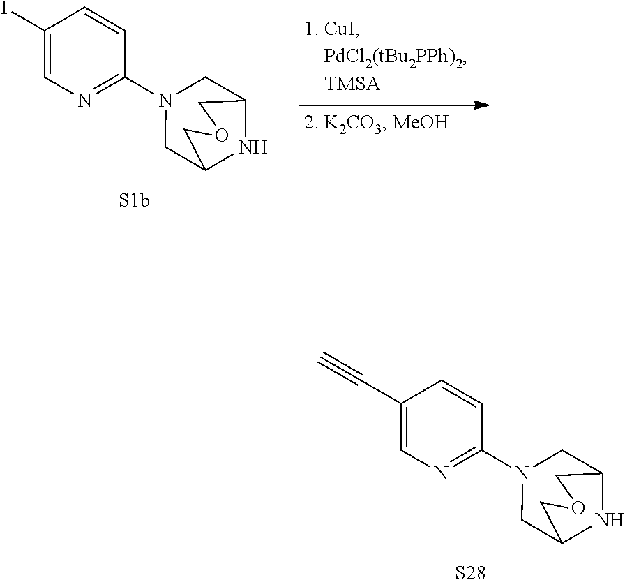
C1(C#C)=CN=C(N2CC3NC(C2)COC3)C=C1.[S28].C1(I)=CN=C(N2CC3NC(C2)COC3)C=C1
